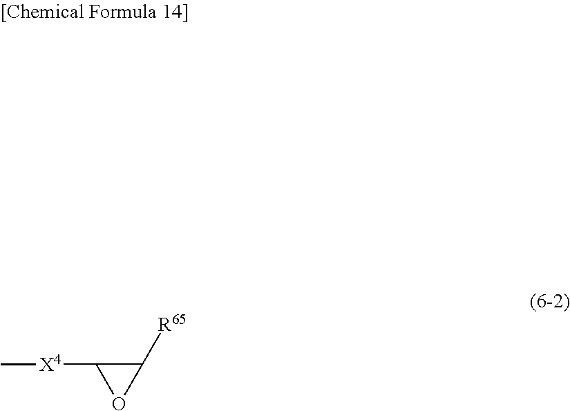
C1([R65])C([X4]C)O1
